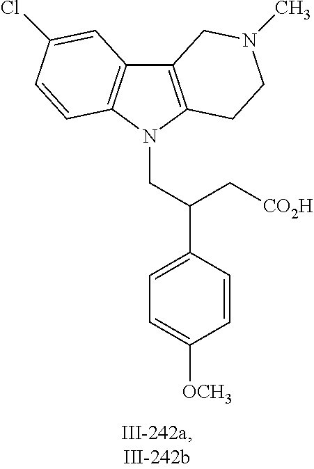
C12=C(N(CC(C3=CC=C([OCH3])C=C3)C[CO2H])C3=C1C=C(Cl)C=C3)CCN(C)C2
